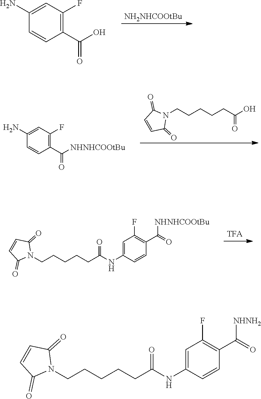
C1=CC(C(O)=O)=C(F)C=C1N.[NH2NHCOOtBu].C1=CC(C([NHNHCOOtBu])=O)=C(F)C=C1N.N1(CCCCCC(O)=O)C(=O)C=CC1=O.C1=C(NC(CCCCCN2C(=O)C=CC2=O)=O)C=CC(C(=O)[NHNHCOOtBu])=C1F.C1=C(NC(CCCCCN2C(=O)C=CC2=O)=O)C=CC(C(=O)[NHNH2])=C1F
